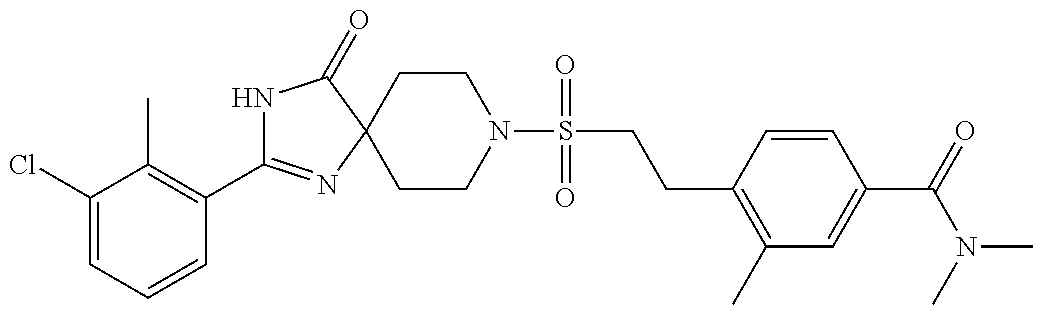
N1C(C2=C(C)C(Cl)=CC=C2)=NC2(C1=O)CCN(S(CCC1=C(C)C=C(C(=O)N(C)C)C=C1)(=O)=O)CC2
